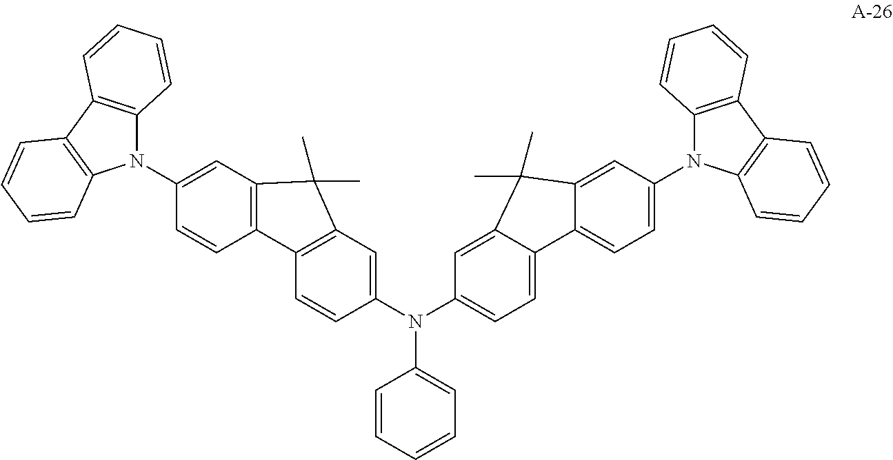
C1(N(C2=CC=C3C(=C2)C(C)(C)C2=CC(N4C5=C(C6=C4C=CC=C6)C=CC=C5)=CC=C32)C2=CC=CC=C2)=CC2=C(C=C1)C1=C(C=C(N3C4=C(C5=C3C=CC=C5)C=CC=C4)C=C1)C2(C)C
